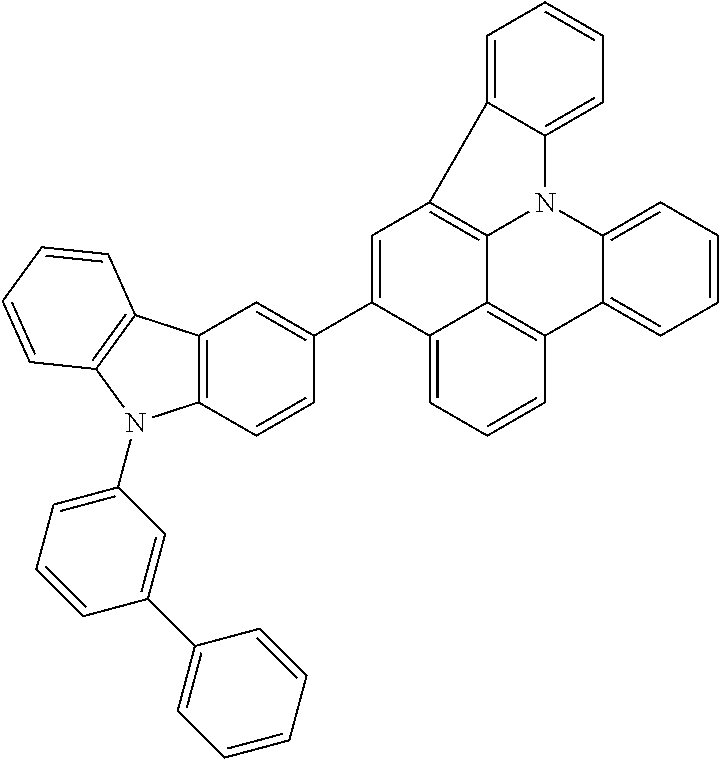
C1=CC=C2C(=C1)C1=C3N2C2=CC=CC=C2C2=C3C(=CC=C2)C(C2=CC3=C(C=C2)N(C2=CC=CC(C4=CC=CC=C4)=C2)C2=C3C=CC=C2)=C1
